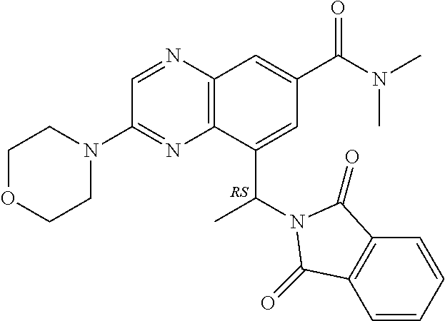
C12=C(N=CC(N3CCOCC3)=N1)C=C(C(N(C)C)=O)C=C2C(C)N1C(=O)C2=C(C=CC=C2)C1=O
